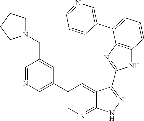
C1=C(C2=CC=CC3=C2N=C(C2=NNC4=NC=C(C5=CN=CC(CN6CCCC6)=C5)C=C42)N3)C=CC=N1
